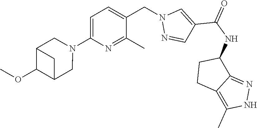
C1=C(N2CC3C(OC)C(C2)C3)N=C(C)C(CN2N=CC(C(NC3CCC4=C(C)NN=C34)=O)=C2)=C1
